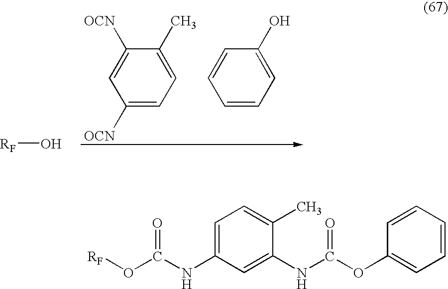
C1([OCN])=CC([OCN])=CC=C1C.C1=CC=CC=C1O.[RF]O.O(C(NC1=CC=C(C)C(NC(OC2=CC=CC=C2)=O)=C1)=O)[RF]
